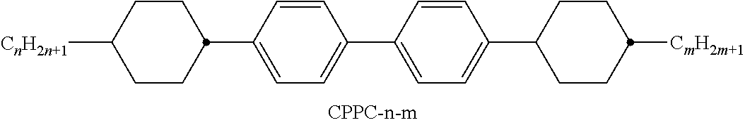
C1(C2=CC=C(C3CCC([CnH2n+1])CC3)C=C2)=CC=C(C2CCC([CmH2m+1])CC2)C=C1
